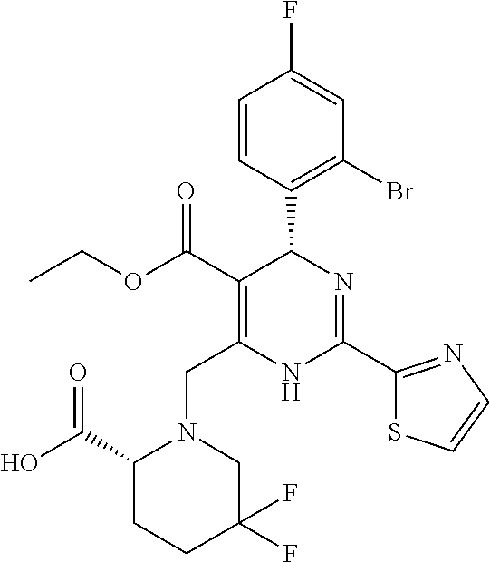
C1=CC(C2C(C(=O)OCC)=C(CN3C(C(O)=O)CCC(F)(F)C3)NC(C3=NC=CS3)=N2)=C(Br)C=C1F
